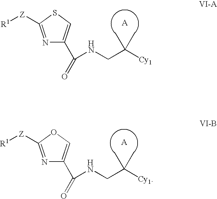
N1=C([Z][R1])SC=C1C(NCC([Cy1])(C)C)=O.N1=C([Z][R1])OC=C1C(NCC([Cy1])(C)C)=O
